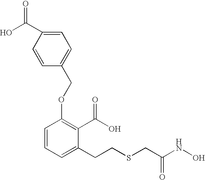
OC(C1=CC=C(COC2=C(C(O)=O)C(CCSCC(NO)=O)=CC=C2)C=C1)=O
